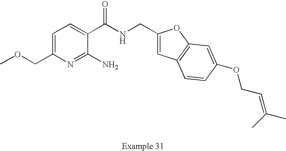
C1=C(COC)N=C(N)C(C(NCC2=CC3=C(O2)C=C(OCC=C(C)C)C=C3)=O)=C1
